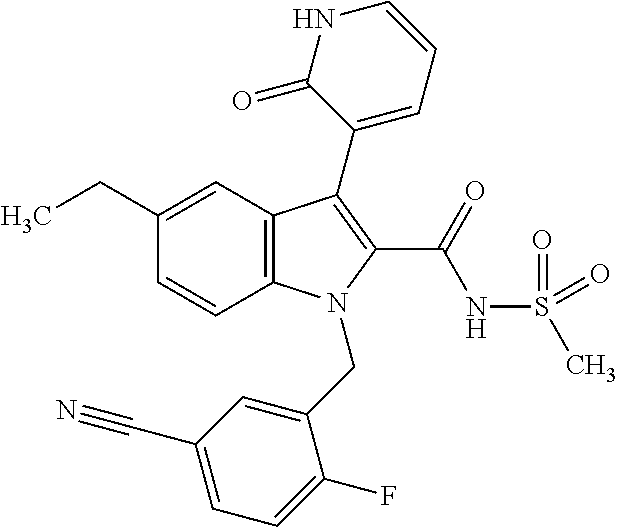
C1(CC)=CC2=C(C=C1)N(CC1=CC(C#N)=CC=C1F)C(C(NS(C)(=O)=O)=O)=C2C1=CC=CNC1=O
